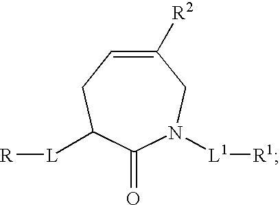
C1([R2])=CCC([L][R])C(=O)N([L1][R1])C1
